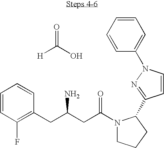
[H]C(O)=O.C1=CC(F)=C(CC(CC(N2CCCC2C2=NN(C3=CC=CC=C3)C=C2)=O)N)C=C1
